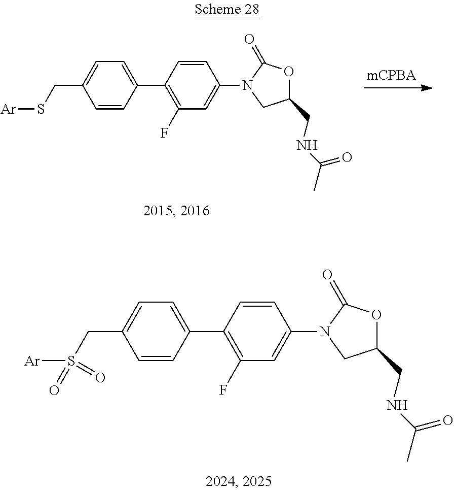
C1=C(C2=C(F)C=C(N3CC(CNC(=O)C)OC3=O)C=C2)C=CC(CS([Ar])(=O)=O)=C1.C1=C(C2=C(F)C=C(N3CC(CNC(=O)C)OC3=O)C=C2)C=CC(CS[Ar])=C1
